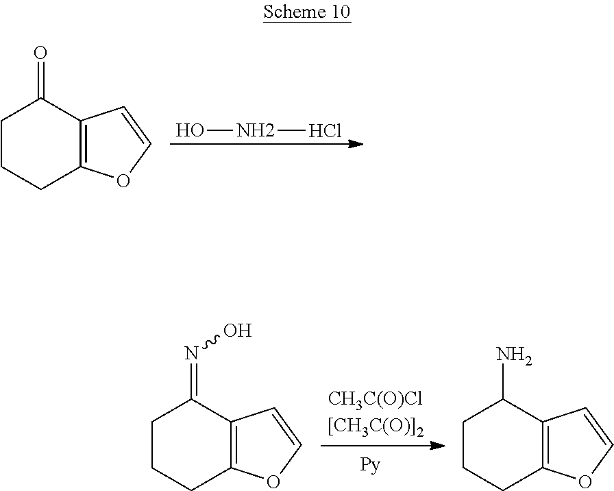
ONCl.C1CCC2=C(C1=O)C=CO2.C1CCC2=C(C1=NO)C=CO2.C1CCC2=C(C1N)C=CO2
